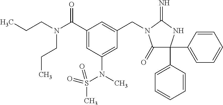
C1(=O)C(C2=CC=CC=C2)(C2=CC=CC=C2)NC(=N)N1CC1=CC(C(N(CCC)CCC)=O)=CC(N(C)S(C)(=O)=O)=C1
